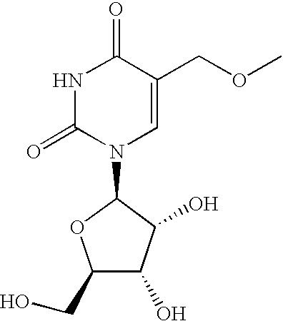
C1(CO)C(O)C(O)C(N2C=C(COC)C(=O)NC2=O)O1
